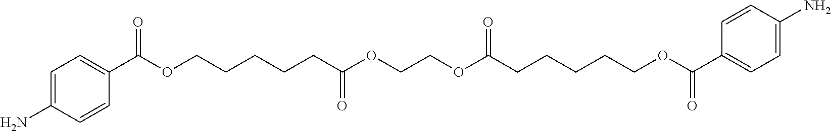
C1=C(N)C=CC(C(OCCCCCC(OCCOC(CCCCCOC(C2=CC=C(N)C=C2)=O)=O)=O)=O)=C1
